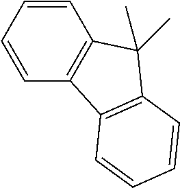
C1=CC=CC2=C1C(C)(C)C1=C2C=CC=C1
